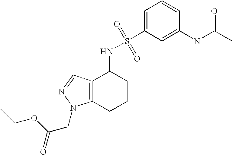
C1(NC(C)=O)=CC(S(=O)(=O)NC2C3=C(CCC2)N(CC(=O)OCC)N=C3)=CC=C1
